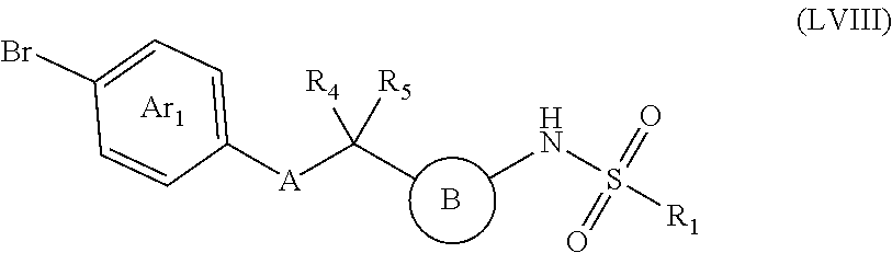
B.[A](C(C)([R4])[R5])C1=CC=C(Br)C=C1.N(C)S([R1])(=O)=O.[Ar1]
